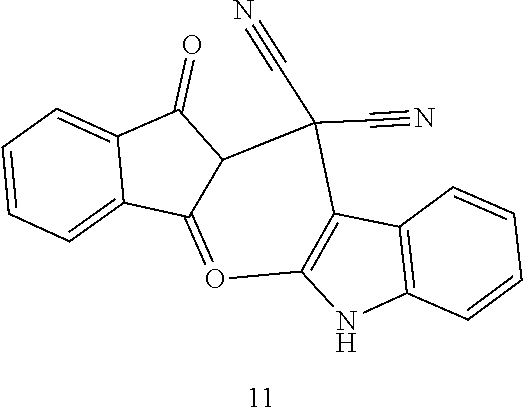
C1=CC=C2C(=C1)C(=O)C1C2=OC2=C(C3=C(N2)C=CC=C3)C1(C#N)C#N
